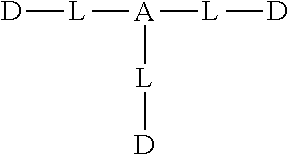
[D][L][A]([L][D])[L][D]
